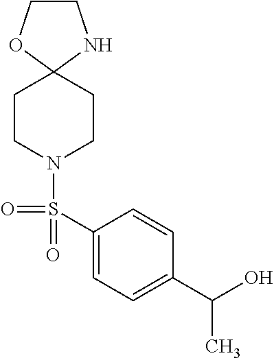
C1COC2(N1)CCN(S(C1=CC=C(C(O)C)C=C1)(=O)=O)CC2
